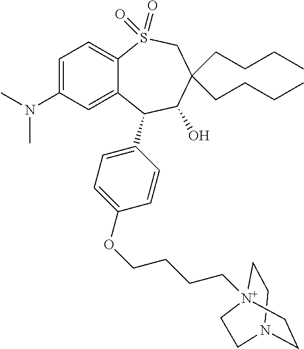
C12=CC=C(N(C)C)C=C1C(C1=CC=C(OCCCC[N+]34CCN(CC3)CC4)C=C1)C(O)C(CCCC)(CCCC)CS2(=O)=O
